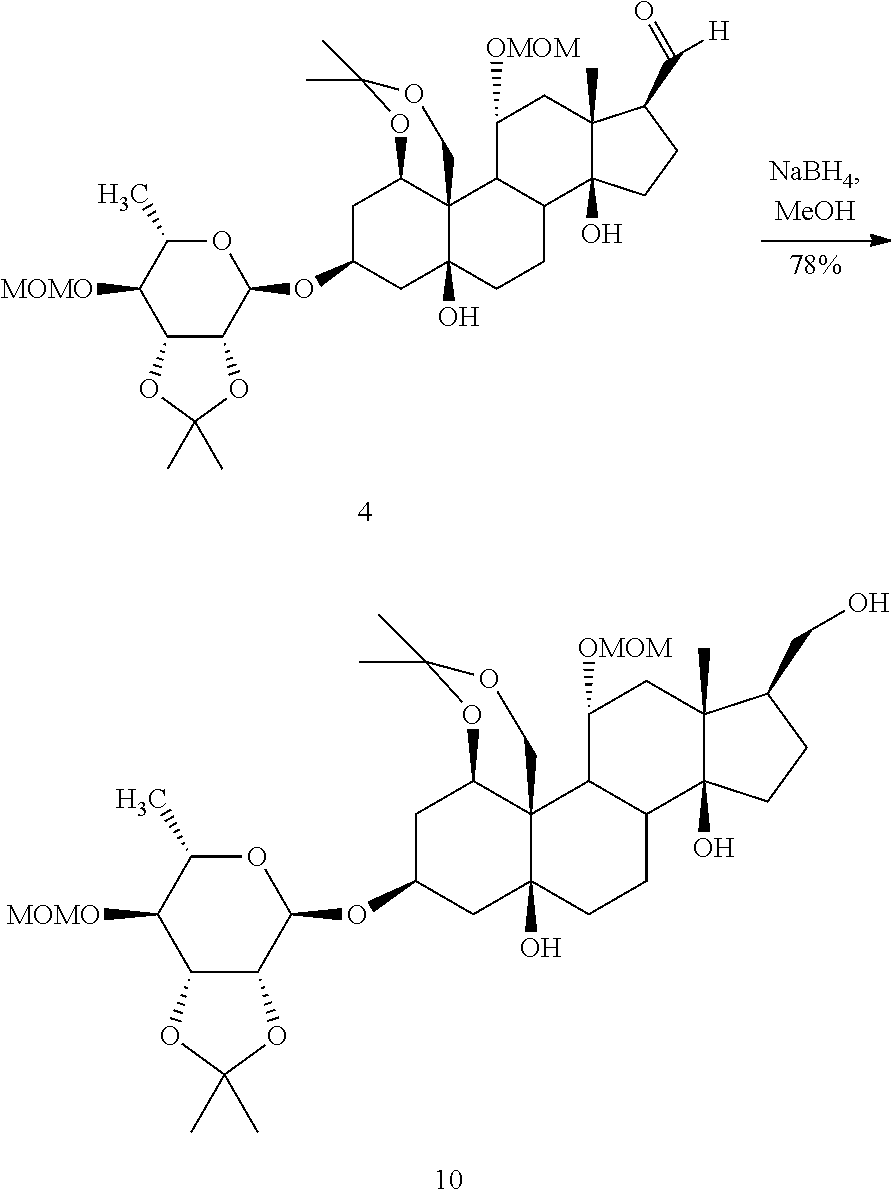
C1C(OC2OC(C)C([MOMO])C3C2OC(C)(C)O3)CC2(O)C3(C1OC(C)(C)OC3)C1C(CC2)C2(O)C(C)(CC1[OMOM])C(C(=O)[H])CC2.C1C(OC2OC(C)C([MOMO])C3C2OC(C)(C)O3)CC2(O)C3(C1OC(C)(C)OC3)C1C(CC2)C2(O)C(C)(CC1[OMOM])C(CO)CC2
